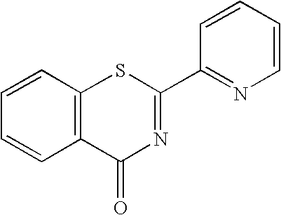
C1=CC2=C(C=C1)C(=O)N=C(C1=NC=CC=C1)S2
